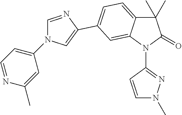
C1=NC(C2=CC=C3C(C)(C)C(=O)N(C4=NN(C)C=C4)C3=C2)=CN1C1=CC=NC(C)=C1
